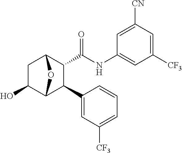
C1C(O)C2C(C3=CC([CF3])=CC=C3)C(C(NC3=CC([CF3])=CC([CN])=C3)=O)C1O2
